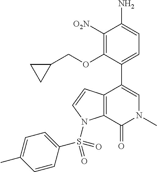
O(C1=C([O2N])C(N)=CC=C1C1=CN(C)C(=O)C2=C1C=CN2S(C1=CC=C(C)C=C1)(=O)=O)CC1CC1
